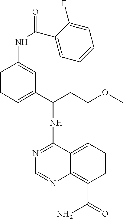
N1=C(NC(CCOC)C2=CCCC(NC(C3=CC=CC=C3F)=O)=C2)C2=CC=CC(C(N)=O)=C2N=C1
